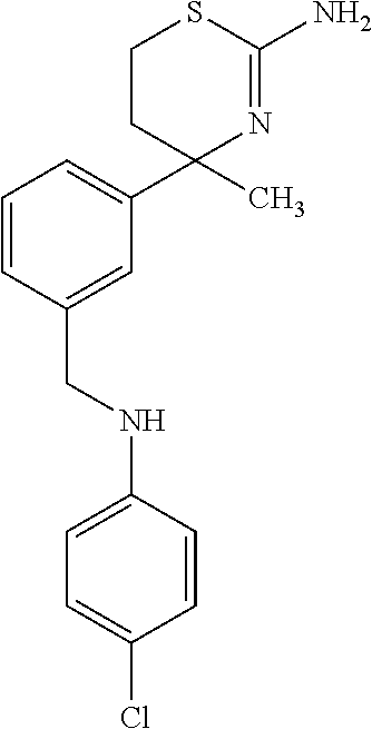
C1=CC(CNC2=CC=C(Cl)C=C2)=CC(C2(C)N=C(N)SCC2)=C1
